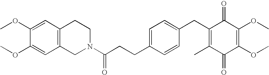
C1(=O)C(C)=C(CC2=CC=C(CCC(=O)N3CCC4=C(C3)C=C(OC)C(OC)=C4)C=C2)C(=O)C(OC)=C1OC
